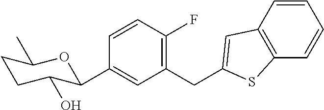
C1=CC(F)=C(CC2=CC3=C(C=CC=C3)S2)C=C1C1C(O)CCC(C)O1
